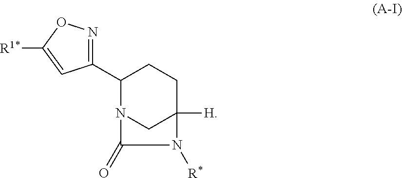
C1(C2N3CC([H])(CC2)N([R*])C3=O)=NOC([R1*])=C1
